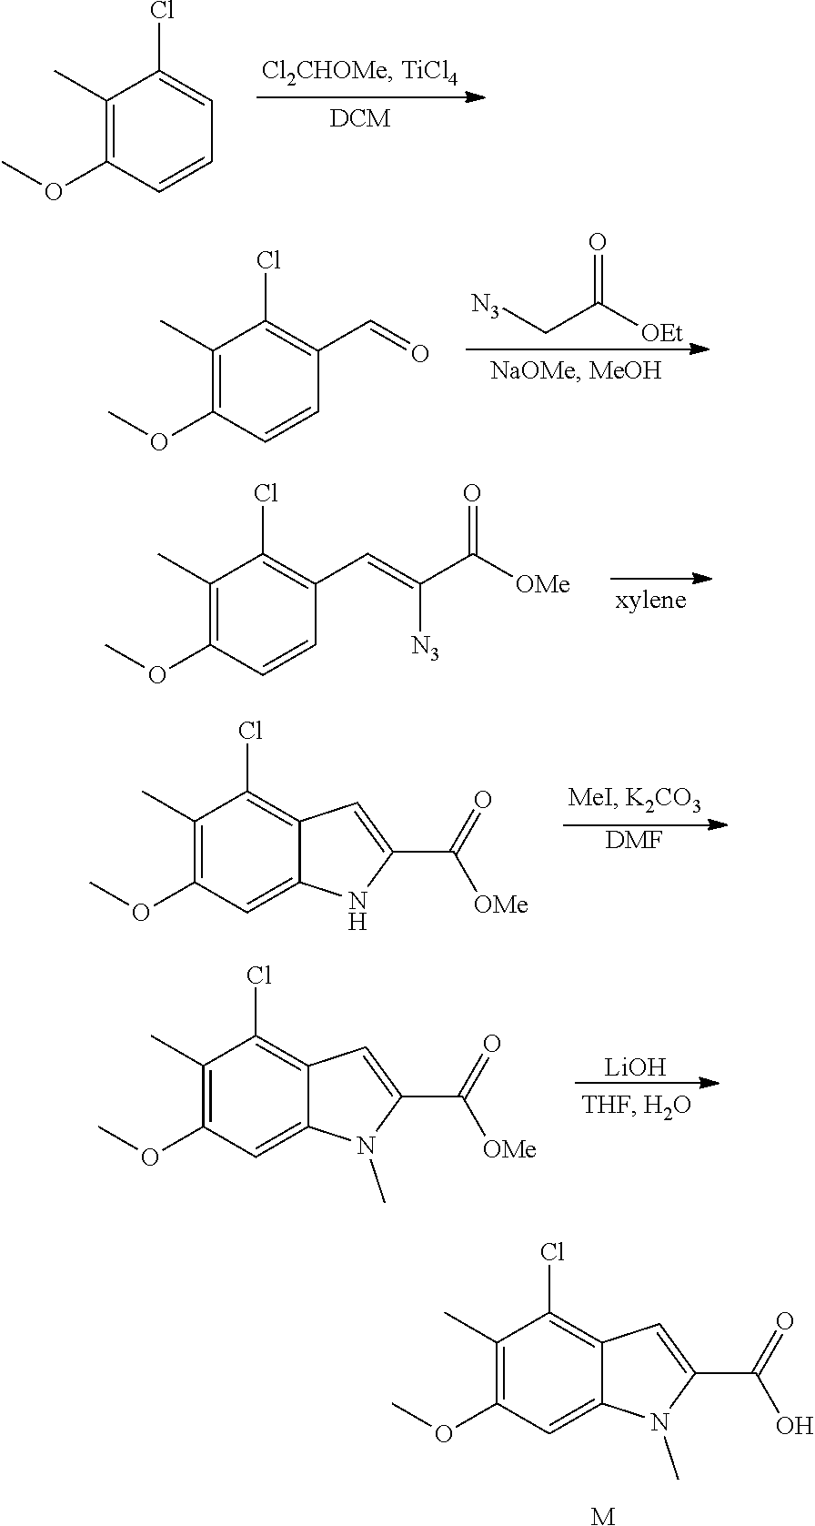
C1(C)=C(OC)C=CC=C1Cl.C1(Cl)=C(C=O)C=CC(OC)=C1C.[N3]CC([OEt])=O.C1(Cl)=C(C=C(C([OMe])=O)[N3])C=CC(OC)=C1C.C1(Cl)=C2C(=CC(OC)=C1C)NC(C(=O)[OMe])=C2.[DMF].C12=CC(OC)=C(C)C(Cl)=C1C=C(C(=O)[OMe])N2C.[LiOH].C12=CC(OC)=C(C)C(Cl)=C1C=C(C(=O)O)N2C.[M]
